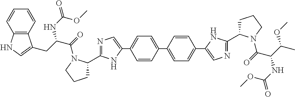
C1=CC(C2=CC=C(C3=CN=C(C4CCCN4C(=O)C(CC4=CNC5=C4C=CC=C5)NC(OC)=O)N3)C=C2)=CC=C1C1=CN=C(C2CCCN2C(=O)C(NC(=O)OC)C(C)OC)N1
